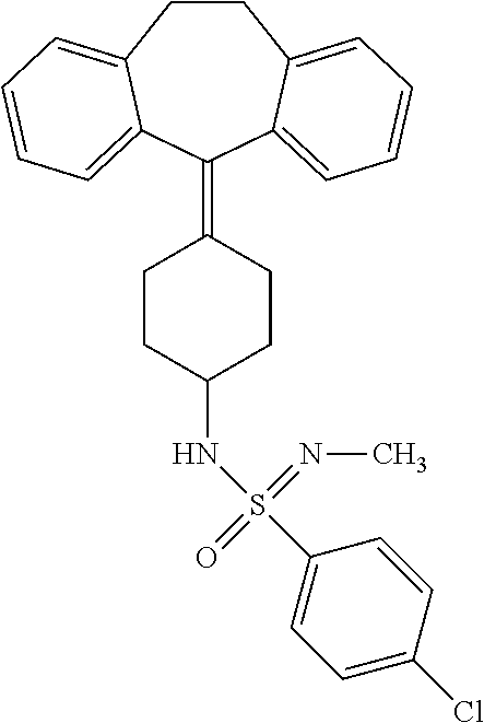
C1CC2=CC=CC=C2C(=C2CCC(NS(=O)(=NC)C3=CC=C(Cl)C=C3)CC2)C2=CC=CC=C12
